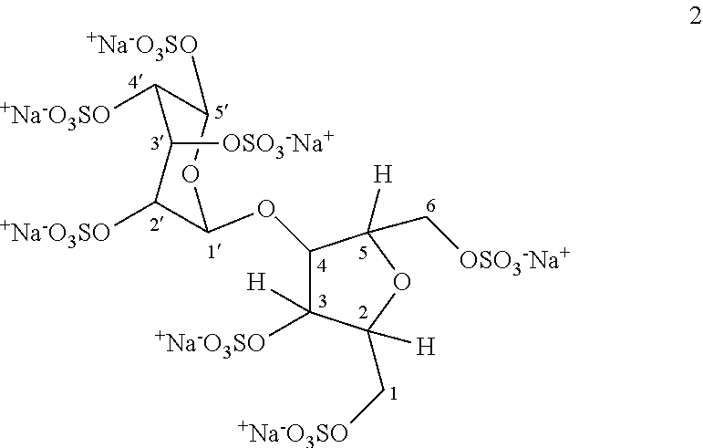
O(C1C([H])([+Na-O3SO])C([H])(C[+Na-O3SO])OC1([H])C[OSO3-Na+])C1C([+Na-O3SO])C([OSO3-Na+])C([+Na-O3SO])C([+Na-O3SO])O1
